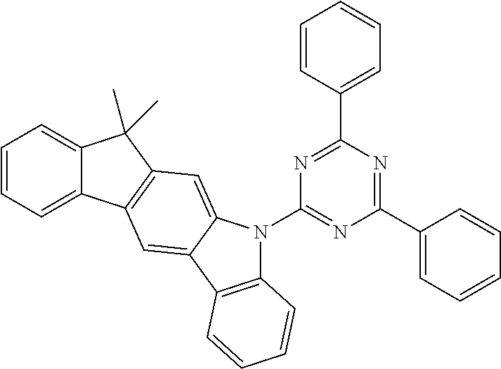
C12=C(C3=CC4=C(C=C3N1C1=NC(C3=CC=CC=C3)=NC(C3=CC=CC=C3)=N1)C(C)(C)C1=CC=CC=C41)C=CC=C2
